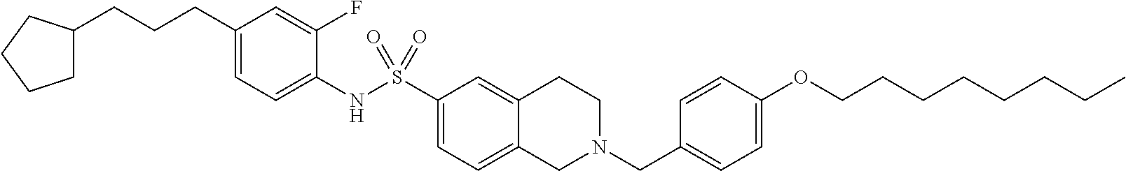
C1(CCCC2CCCC2)=CC=C(NS(C2=CC=C3C(=C2)CCN(CC2=CC=C(OCCCCCCCC)C=C2)C3)(=O)=O)C(F)=C1
